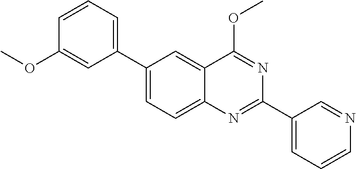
C1(C2=CC=CC(OC)=C2)=CC=C2C(=C1)C(OC)=NC(C1=CC=CN=C1)=N2
